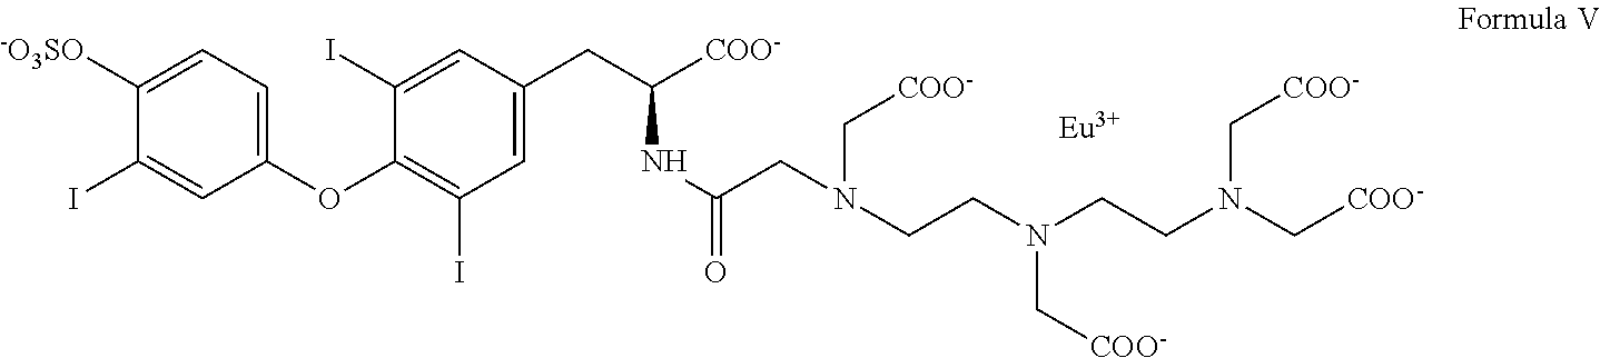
C1([-O3SO])=CC=C(OC2=C(I)C=C(CC([COO-])NC(=O)CN(CCN(CCN(C[COO-])C[COO-])C[COO-])C[COO-])C=C2I)C=C1I.[Eu]
